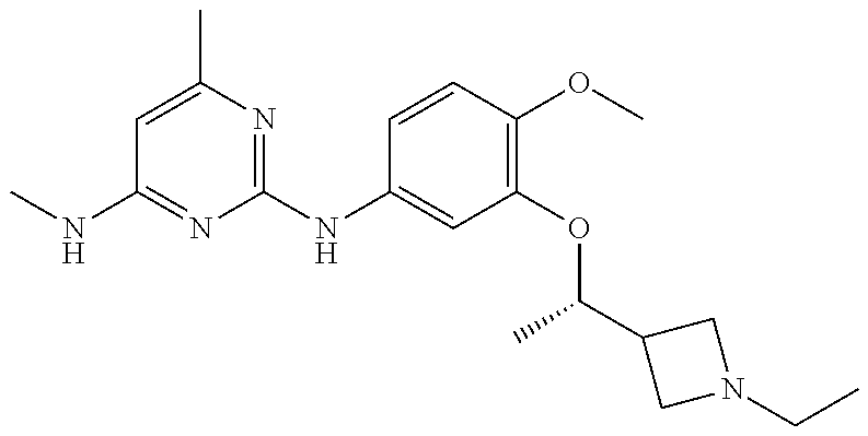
CNC1=NC(NC2=CC(OC(C)C3CN(CC)C3)=C(OC)C=C2)=NC(C)=C1
